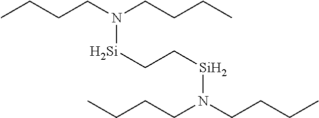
N([Si]CC[Si]N(CCCC)CCCC)(CCCC)CCCC
